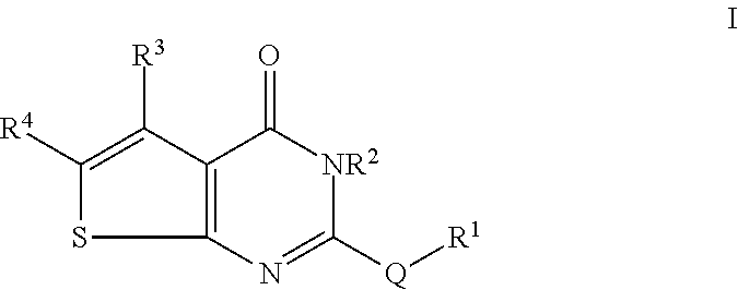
C12=C(N=C([Q][R1])[NR2]C1=O)SC([R4])=C2[R3]
